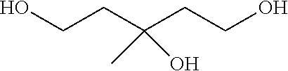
OCCC(CCO)(C)O
